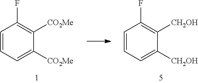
C1=CC=C([CO2Me])C([CO2Me])=C1F.C1=CC=C([CH2OH])C([CH2OH])=C1F
